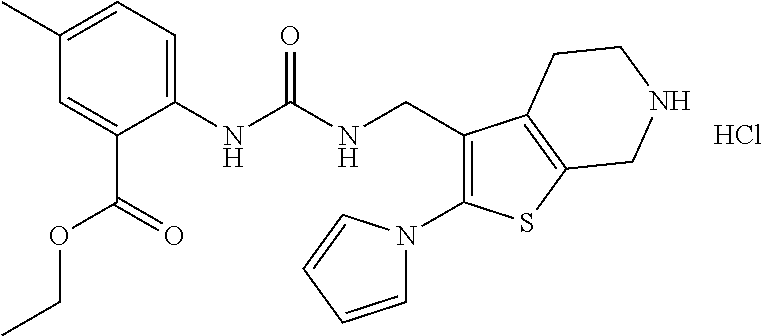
C1(C)=CC=C(NC(NCC2=C(N3C=CC=C3)SC3=C2CCNC3)=O)C(C(=O)OCC)=C1.Cl
